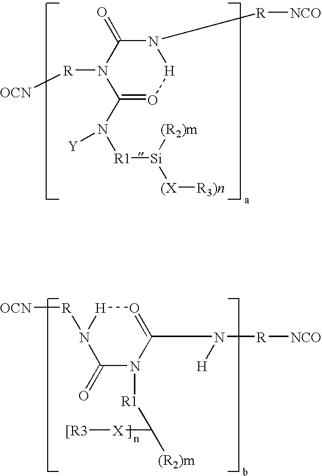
N1([R][NCO])C(=O)N([R][OCN])C(N([R1][Si]([(X][R3)n])[(R2)m])[Y])=O[H]1.O1=C(N([H])[R][NCO])N([R1]C([X][[R3])[(R2)m])C(=O)N([R][OCN])[H]1
